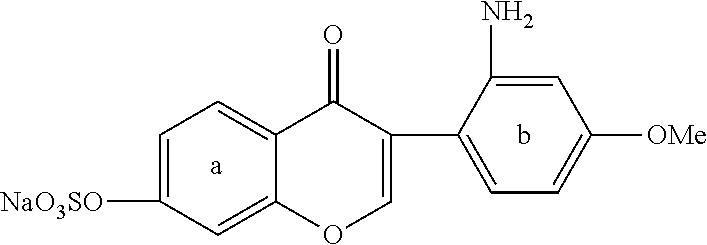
C1=C([NaO3SO])C=C2C(=C1)C(=O)C(C1=CC=C([OMe])C=C1N)=CO2.[a].b
